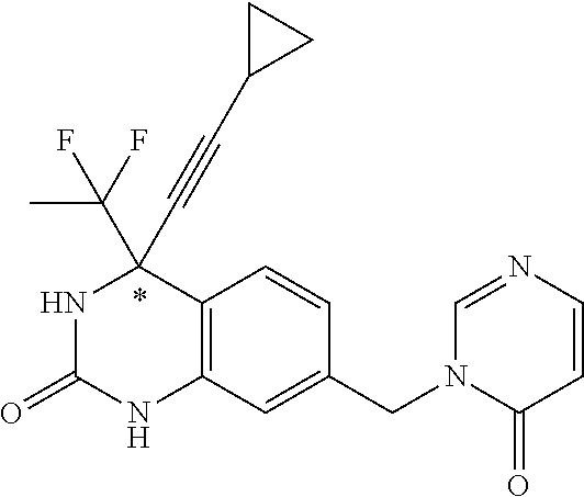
N1C(=O)NC2=C(C1(C#CC1CC1)C(F)(C)F)C=CC(CN1C(=O)C=CN=C1)=C2
